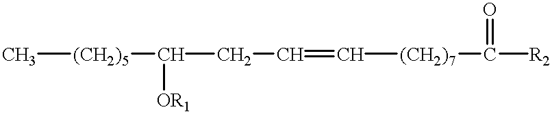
C[(CH2)5]C([OR1])CC=C[(CH2)7]C([R2])=O
